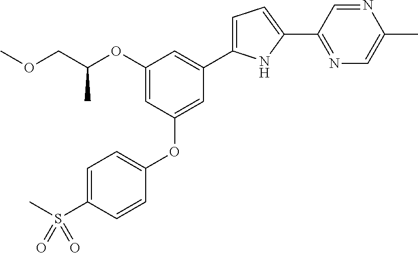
C1(OC(COC)C)=CC(OC2=CC=C(S(C)(=O)=O)C=C2)=CC(C2=CC=C(C3=NC=C(C)N=C3)N2)=C1
